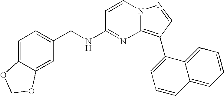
C1(CNC2=NC3=C(C4=CC=CC5=CC=CC=C45)C=NN3C=C2)=CC=C2C(=C1)OCO2
